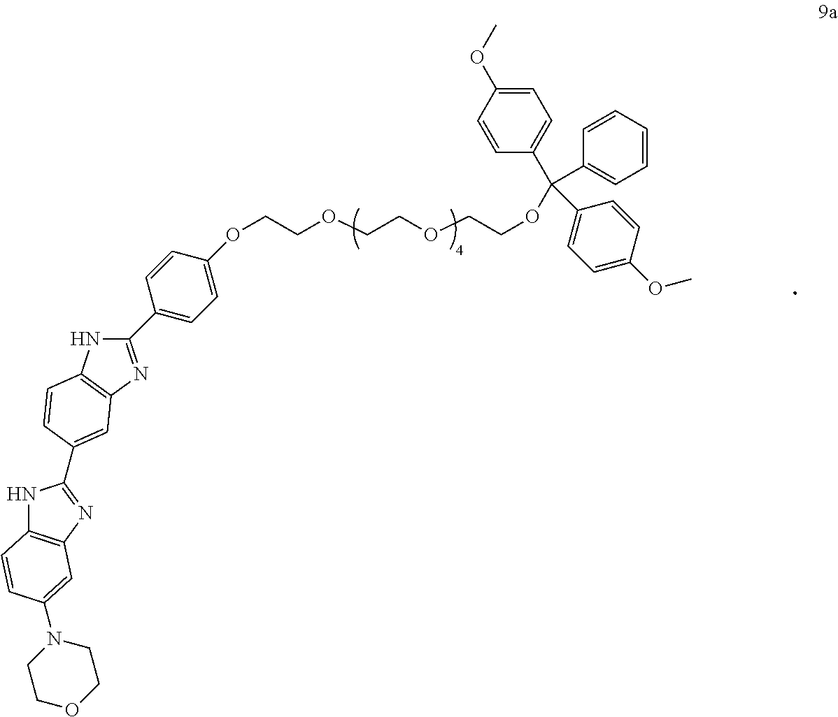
N1C2=C(N=C1C1=CC3=C(NC(C4=CC=C(OCCOCCOCCOC(C5=CC=C(OC)C=C5)(C5=CC=CC=C5)C5=CC=C(OC)C=C5)C=C4)=N3)C=C1)C=C(N1CCOCC1)C=C2
